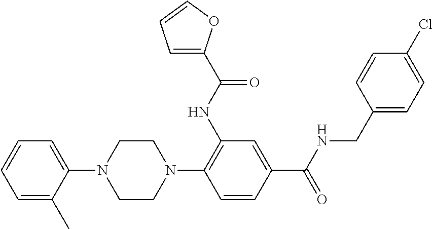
C1=C(C)C(N2CCN(C3=C(NC(=O)C4=CC=CO4)C=C(C(=O)NCC4=CC=C(Cl)C=C4)C=C3)CC2)=CC=C1
